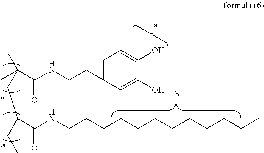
C1=C(CCNC(C(C)(C)CC(C(NCCCCCCCCCCCC)=O)CC)=O)C=C(O)C(O)=C1
